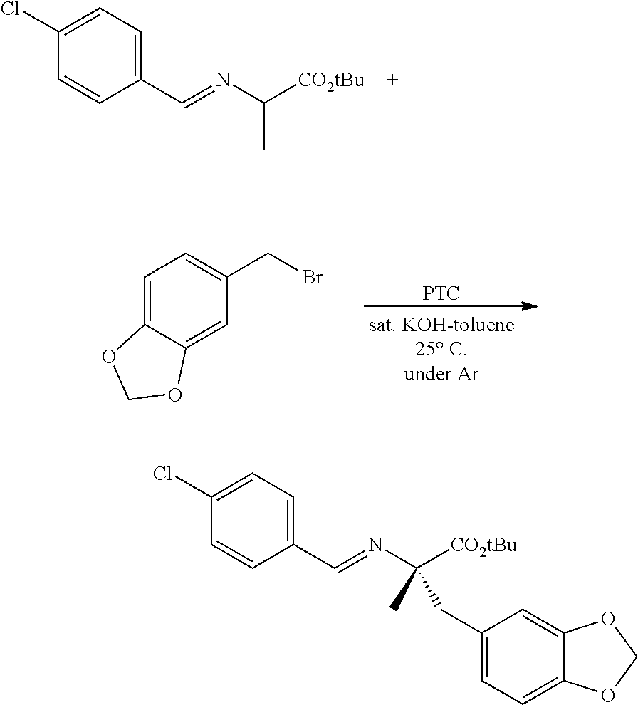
C1(C=NC([CO2tBu])C)=CC=C(Cl)C=C1.[PTC].C1=C2C(=CC(CBr)=C1)OCO2.C1(C=NC([CO2tBu])(C)CC2=CC=C3C(=C2)OCO3)=CC=C(Cl)C=C1
